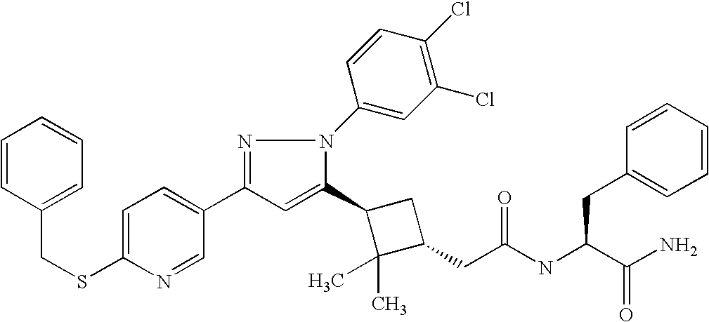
C1(C2=CC(C3=CC=C(SCC4=CC=CC=C4)N=C3)=NN2C2=CC(Cl)=C(Cl)C=C2)C(C)(C)C(CC(=O)NC(CC2=CC=CC=C2)C(N)=O)C1
